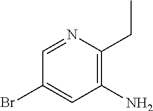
C1=NC(CC)=C(N)C=C1Br
